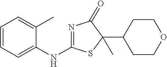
C1=CC=C(NC2=NC(=O)C(C3CCOCC3)(C)S2)C(C)=C1
